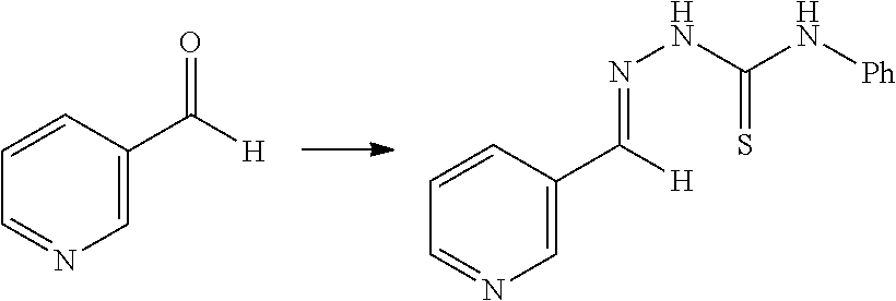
C1=NC=C(C([H])=O)C=C1.C1=NC=C(C(=NNC(=S)N[Ph])[H])C=C1
